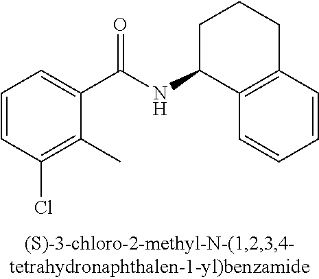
C1(C(NC2C3=C(CCC2)C=CC=C3)=O)=CC=CC(Cl)=C1C
